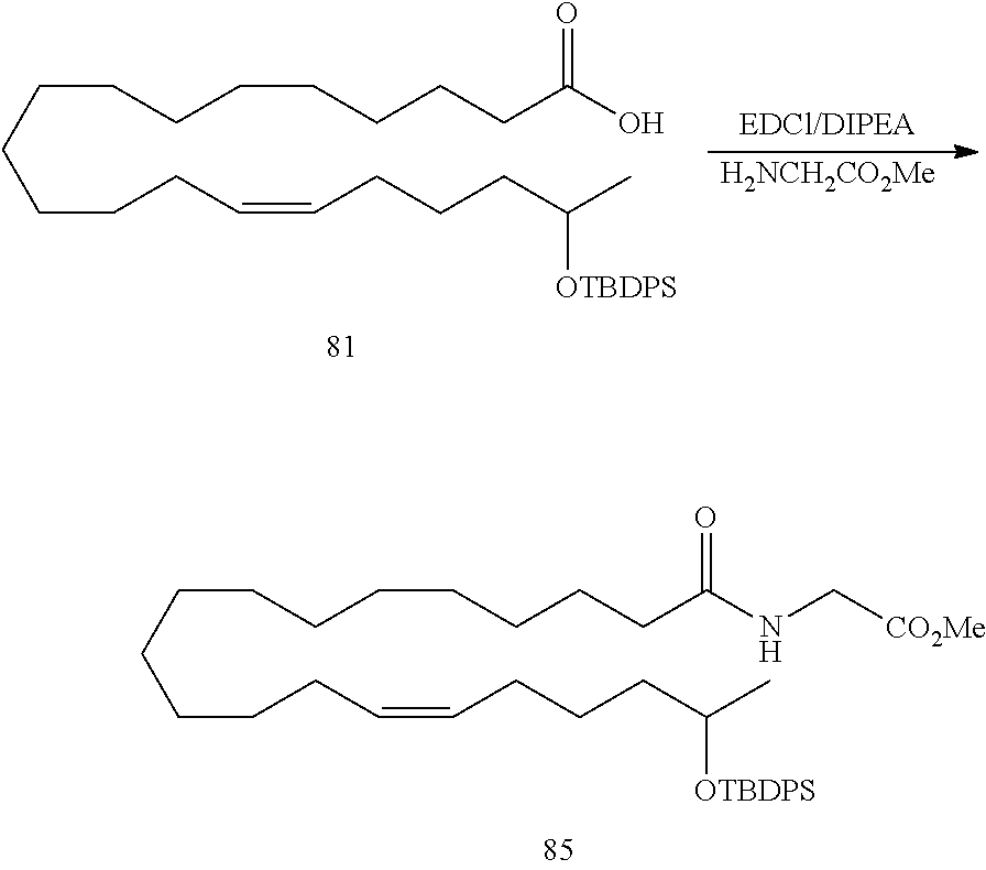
C(CCCC=CCCCC(C)[OTBDPS])CCCCCCCCC(NC[CO2Me])=O.C(CCCC=CCCCC(C)[OTBDPS])CCCCCCCCC(O)=O.[H2NCH2CO2Me]
